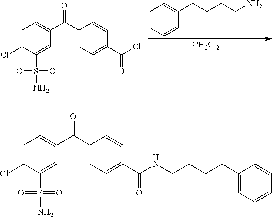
C1=C(Cl)C(S(=O)(=O)N)=CC(C(C2=CC=C(C(=O)Cl)C=C2)=O)=C1.[CH2Cl2].C1=CC=CC(CCCCN)=C1.C1=C(Cl)C(S(=O)(=O)N)=CC(C(C2=CC=C(C(=O)NCCCCC3=CC=CC=C3)C=C2)=O)=C1
